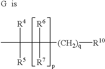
CC([R4])([R5])C([R6])([R7])[(CH2)q][R10]
